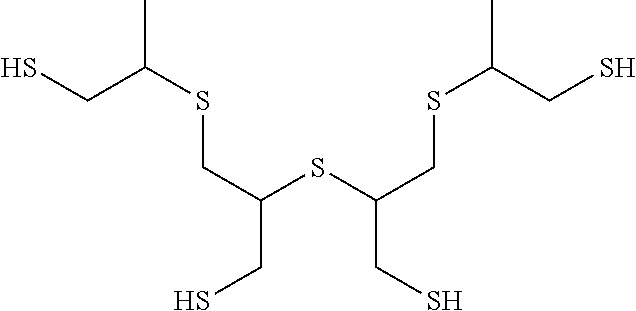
SCC(SCC(SC(CSC(C)CS)CS)CS)C
